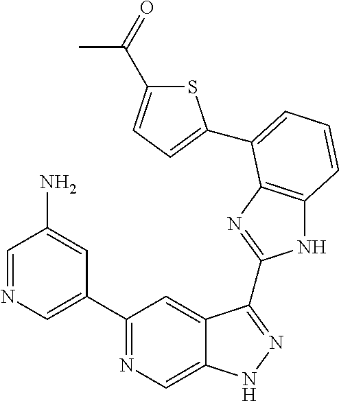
C1=NC=C(C2=NC=C3C(=C2)C(C2=NC4=C(N2)C=CC=C4C2=CC=C(C(=O)C)S2)=NN3)C=C1N
